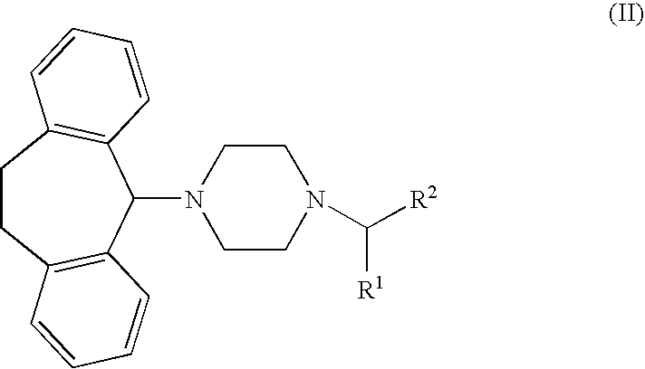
C1CC2=C(C(N3CCN(C([R2])[R1])CC3)C3=C1C=CC=C3)C=CC=C2
